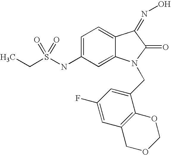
C1=C(NS(=O)(=O)CC)C=C2C(=C1)C(=NO)C(=O)N2CC1=CC(F)=CC2=C1OCOC2
